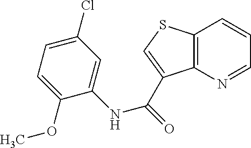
C12=C(SC=C1C(NC1=CC(Cl)=CC=C1OC)=O)C=CC=N2
